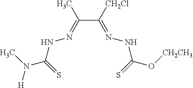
C(C(=NNC(O[CH2CH3])=S)[CH2Cl])(=NNC(N(C)[H])=S)C
